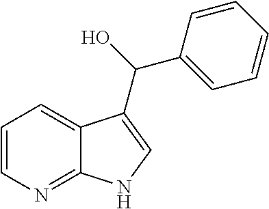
C1=CN=C2C(=C1)C(C(O)C1=CC=CC=C1)=CN2
